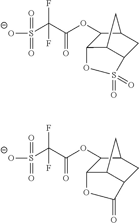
C(C(S(=O)(=O)[O-])(F)F)(OC1C2C3C(CC1C3)S(=O)(=O)O2)=O.C(C(S(=O)(=O)[O-])(F)F)(OC1C2C3C(CC1C3)C(=O)O2)=O
